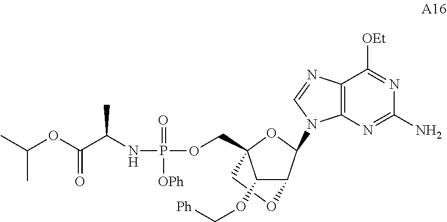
CC(OC(C(NP(OCC12C(OC[Ph])C(C(N3C4=C(C([OEt])=NC(N)=N4)N=C3)O1)OC2)(=O)[OPh])C)=O)C
